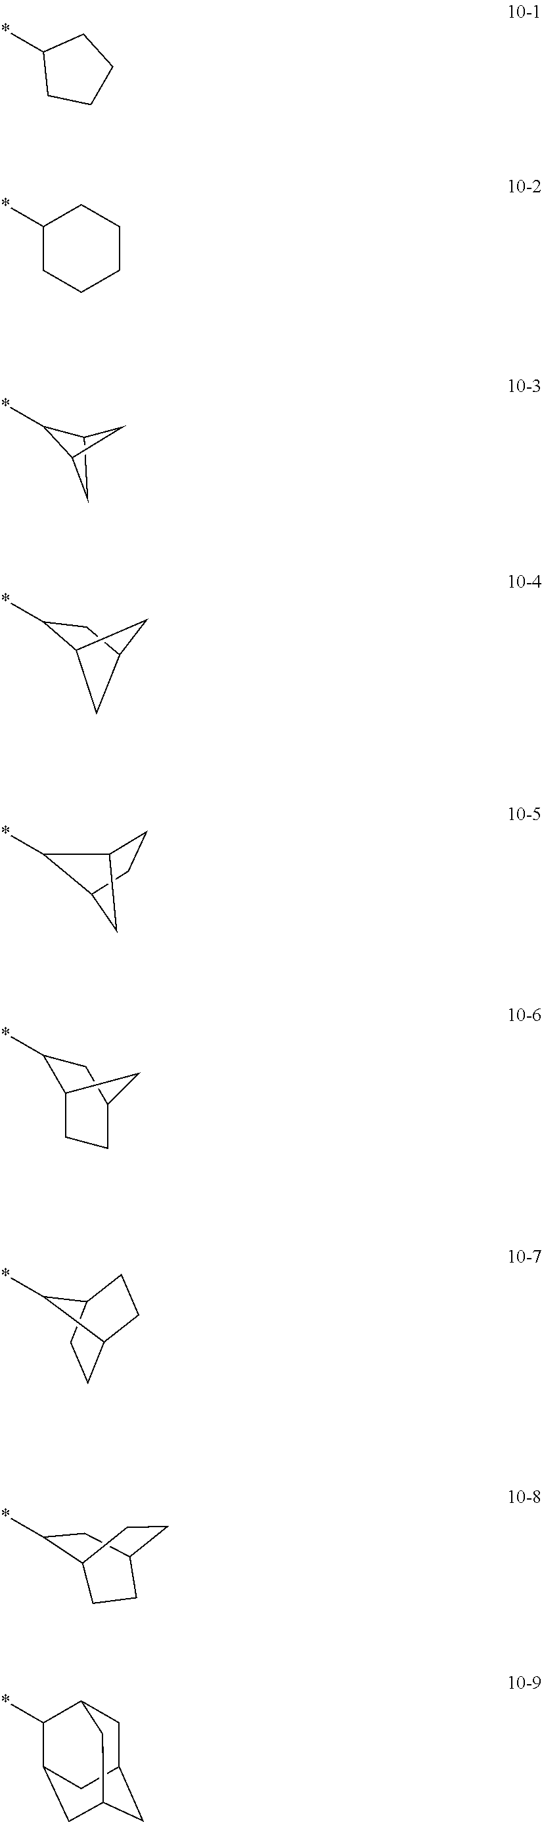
C1(*)C2CC1C2.C12CC(CC1*)C2.C12CCC(C1)C2*.*C1C2CCC(C1)C2.*C1C2CCC1CC2.*C1CC2CCC1CC2.C1(*)CCCC1.C1(*)CCCCC1.*C1C2CC3CC(CC1C3)C2
